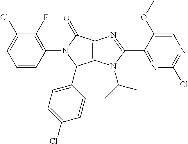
C12=C(N(C(C)C)C(C3=NC(Cl)=NC=C3OC)=N1)C(C1=CC=C(Cl)C=C1)N(C1=C(F)C(Cl)=CC=C1)C2=O
